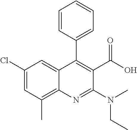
C1(Cl)=CC(C)=C2C(=C1)C(C1=CC=CC=C1)=C(C(=O)O)C(N(CC)C)=N2
